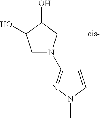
C1=CN(C)N=C1N1CC(O)C(O)C1
